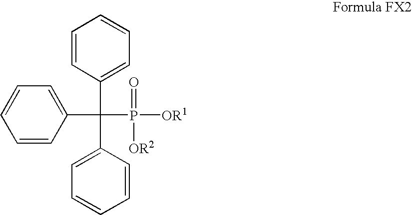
C1=CC(C(C2=CC=CC=C2)(C2=CC=CC=C2)P([OR1])(=O)[OR2])=CC=C1
